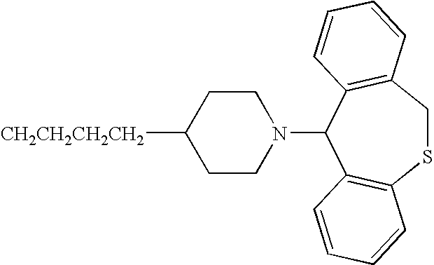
C1CC([CH2CH2CH2CH2])CCN1C1C2=C(CSC3=C1C=CC=C3)C=CC=C2
